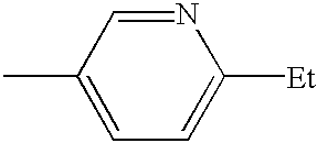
C1=C(C)C=NC([Et])=C1
